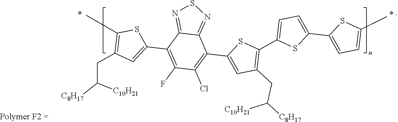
C1(C2=C(F)C(Cl)=C(C3=CC(CC([C10H21])[C8H17])=C(C4=CC=C(C5=CC=C(C)S5)S4)S3)C3=NSN=C23)=CC(CC([C10H21])[C8H17])=C(C)S1
